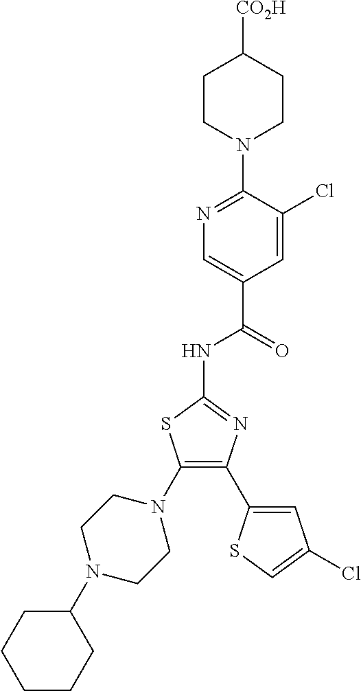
C1CCCCC1N1CCN(C2=C(C3=CC(Cl)=CS3)N=C(NC(=O)C3=CN=C(N4CCC([CO2H])CC4)C(Cl)=C3)S2)CC1
